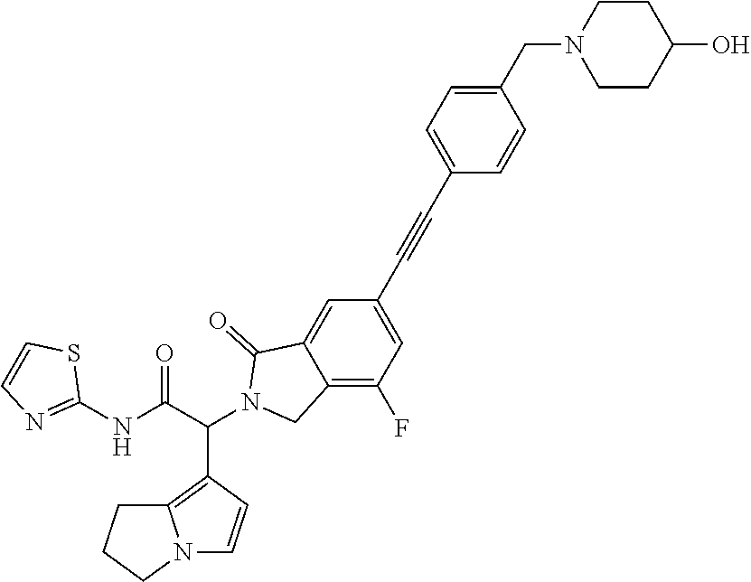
N12C=CC(C(C(NC3=NC=CS3)=O)N3CC4=C(F)C=C(C#CC5=CC=C(CN6CCC(O)CC6)C=C5)C=C4C3=O)=C1CCC2
